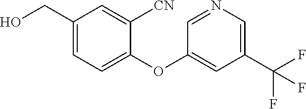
C1=NC=C(C(F)(F)F)C=C1OC1=CC=C(CO)C=C1[CN]
